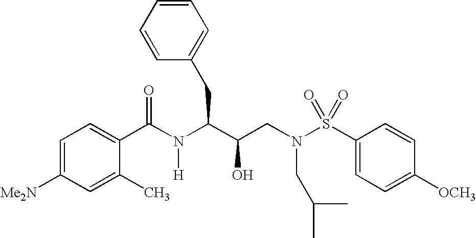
C1(C(N(C(C(CN(S(C2=CC=C([OCH3])C=C2)(=O)=O)CC(C)C)O)CC2=CC=CC=C2)[H])=O)=CC=C([Me2N])C=C1C
